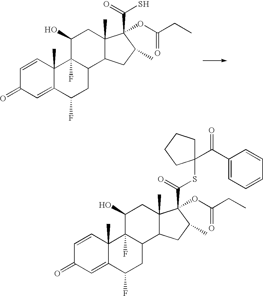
C1=CC2(C)C(=CC1=O)C(F)CC1C2(F)C(O)CC2(C)C1CC(C)C2(C(=O)S)OC(CC)=O.C1=CC2(C)C(=CC1=O)C(F)CC1C2(F)C(O)CC2(C)C1CC(C)C2(C(=O)SC1(C(C2=CC=CC=C2)=O)CCCC1)OC(CC)=O
